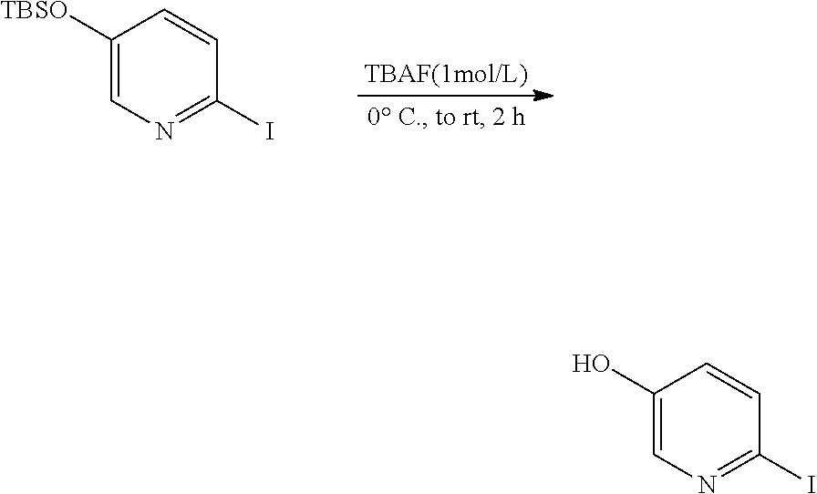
C1([TBSO])=CN=C(I)C=C1.C1(O)=CN=C(I)C=C1
